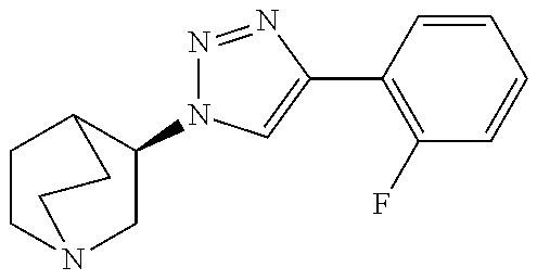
C1(N2N=NC(C3=C(F)C=CC=C3)=C2)CN2CCC1CC2
